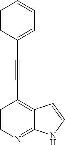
C1=CN=C2C(=C1C#CC1=CC=CC=C1)C=CN2
